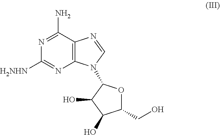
C12=C(C(N)=NC([H2NHN])=N1)N=CN2C1OC(CO)C(O)C1O
